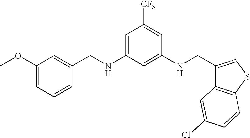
C1(OC)=CC=CC(CNC2=CC([CF3])=CC(NCC3=CSC4=C3C=C(Cl)C=C4)=C2)=C1
